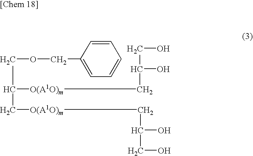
C([O(A1O)m]CC(O)CO)C([O(A1O)m]CC(O)CO)COCC1=CC=CC=C1
